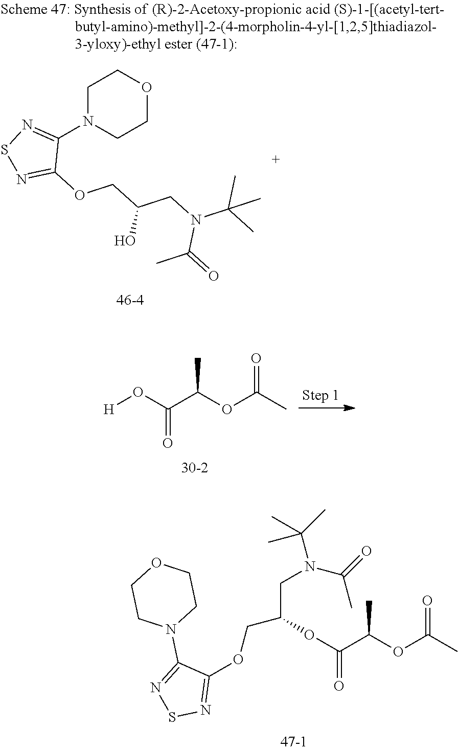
O(C(C(OC(=O)C)C)=O)C(CN(C(C)(C)C)C(=O)C)COC1=NSN=C1N1CCOCC1.C1N(C2=NSN=C2OCC(CN(C(C)(C)C)C(=O)C)O)CCOC1.O(C(C(OC(=O)C)C)=O)[H]
